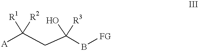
[A]C([R1])([R2])CC(B[FG])(O)[R3]
